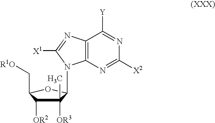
C12=C(N=C([X1])N1C1C(C)([OR3])C([OR2])C(C[R1O])O1)C([Y])=NC([X2])=N2
